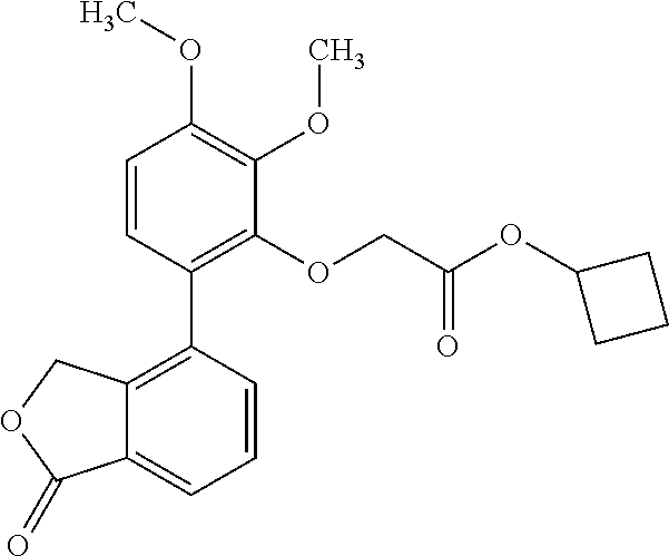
C12=C(C3=C(OCC(OC4CCC4)=O)C(OC)=C(OC)C=C3)C=CC=C1C(=O)OC2
